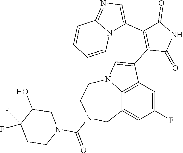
C1(C2=CN=C3N2C=CC=C3)=C(C2=CN3C4=C2C=C(F)C=C4CN(C(=O)N2CC(O)C(F)(F)CC2)CC3)C(=O)NC1=O
